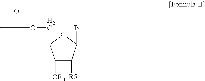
C1([OR4])C([R5])C(B)OC1COC(=O)C
